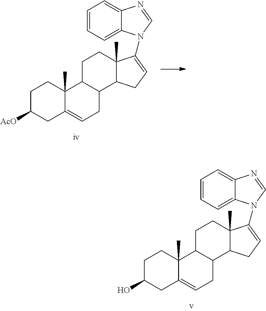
C1C([AcO])CC2=CCC3C(C2(C)C1)CCC1(C)C3CC=C1N1C2=CC=CC=C2N=C1.C1C(O)CC2=CCC3C(C2(C)C1)CCC1(C)C3CC=C1N1C2=CC=CC=C2N=C1
